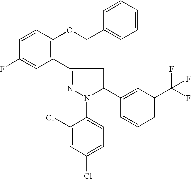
C1=CC=CC(COC2=C(C3=NN(C4=CC=C(Cl)C=C4Cl)C(C4=CC(C(F)(F)F)=CC=C4)C3)C=C(F)C=C2)=C1
